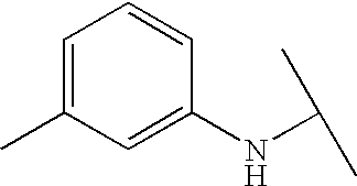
C1=C(C)C=C(NC(C)C)C=C1
